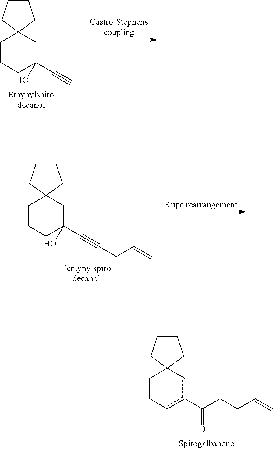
C12(CCCC(C#C)(O)C1)CCCC2.C12(CCCC(C#CCC=C)(O)C1)CCCC2.C12(CCcc(C(CCC=C)=O)c1)CCCC2
